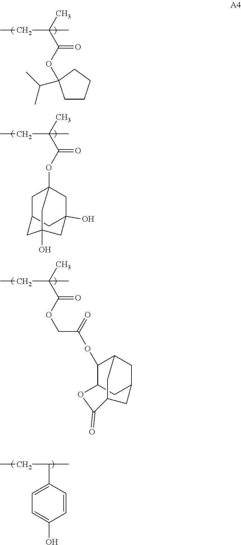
C(C(C)(C(OC1(C(C)C)CCCC1)=O)C)C.C(C(C)(C(OC12CC3CC(O)(C1)CC(O)(C3)C2)=O)C)C.C(C(C)(C(OCC(OC1C2CC3CC1CC(C3)C(=O)O2)=O)=O)C)C.C(C(C)C1=CC=C(O)C=C1)C
